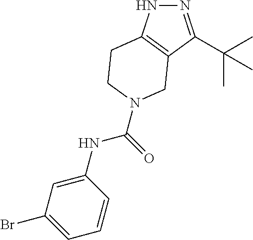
N1=C(C(C)(C)C)C2=C(N1)CCN(C(NC1=CC(Br)=CC=C1)=O)C2
